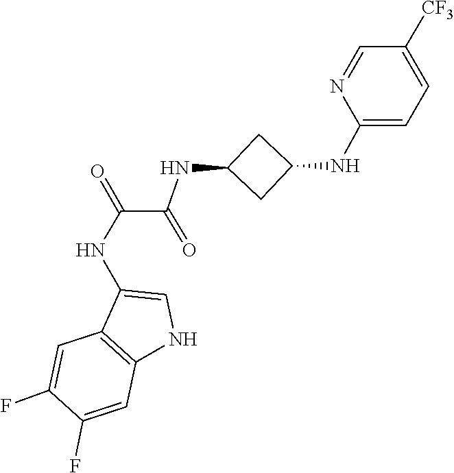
C1([CF3])=CC=C(NC2CC(NC(C(NC3=CNC4=C3C=C(F)C(F)=C4)=O)=O)C2)N=C1
